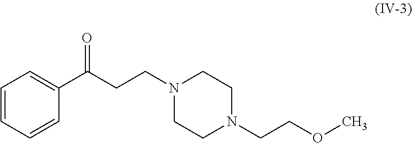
C1=CC=CC(C(CCN2CCN(CCOC)CC2)=O)=C1
